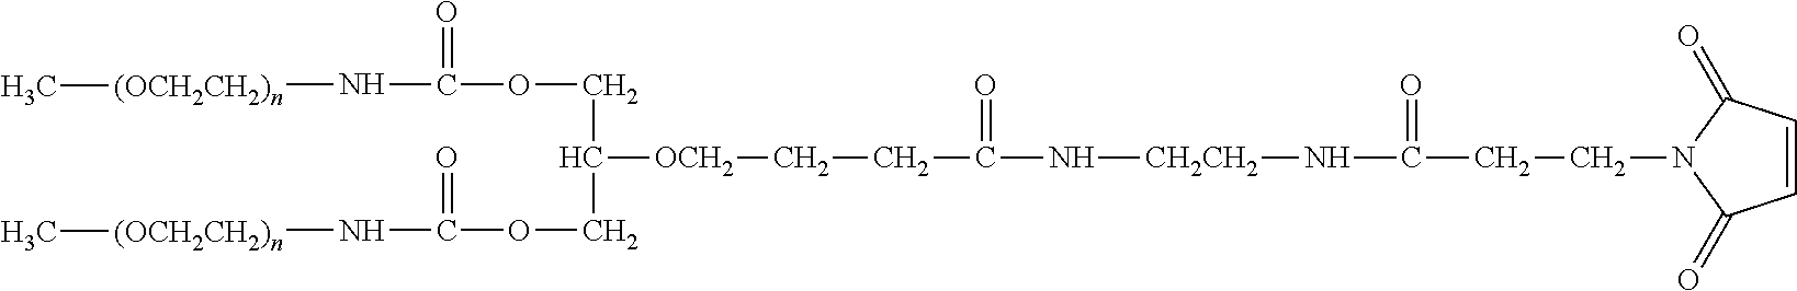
N([(OCH2CH2)n]C)C(OCC([OCH2]CCC(N[CH2CH2]NC(CCN1C(=O)C=CC1=O)=O)=O)COC(N[(OCH2CH2)n]C)=O)=O
